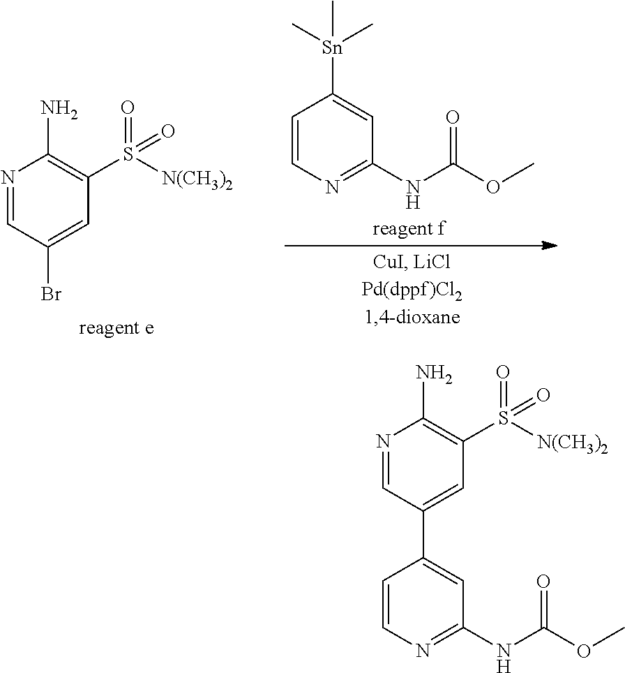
N1=CC(Br)=CC(S(=O)([N(CH3)2])=O)=C1N.C1=CN=C(NC(OC)=O)C=C1[Sn](C)(C)C.N1=CC(C2=CC(NC(OC)=O)=NC=C2)=CC(S(=O)([N(CH3)2])=O)=C1N
